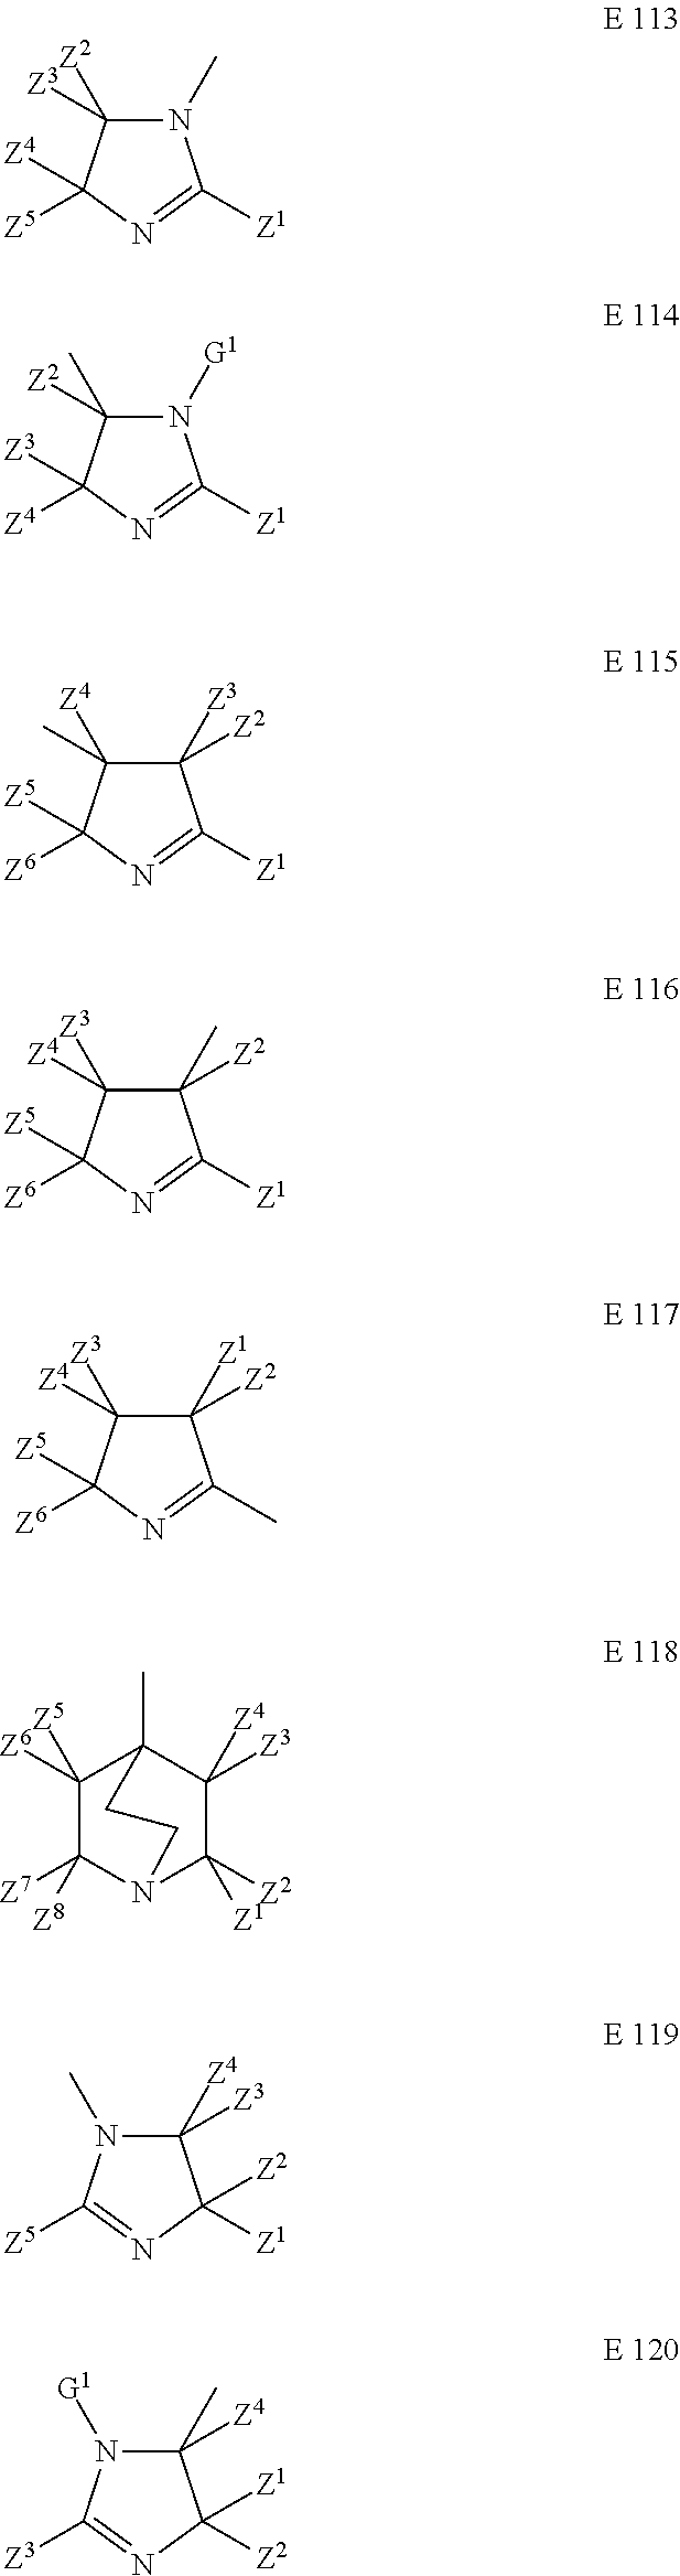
N1(C)C([Z2])([Z3])C([Z4])([Z5])N=C1[Z1].N1([G1])C(C)([Z2])C([Z3])([Z4])N=C1[Z1].C1([Z3])([Z2])C([Z4])(C)C([Z5])([Z6])N=C1[Z1].C1(C)([Z2])C([Z3])([Z4])C([Z5])([Z6])N=C1[Z1].C1([Z1])([Z2])C([Z3])([Z4])C([Z5])([Z6])N=C1C.C1([Z6])([Z5])C([Z7])([Z8])N2C([Z2])([Z1])C([Z3])([Z4])C1(C)CC2.C1([Z4])([Z3])N(C)C([Z5])=NC1([Z1])[Z2].C1(C)([Z4])N([G1])C([Z3])=NC1([Z2])[Z1]
